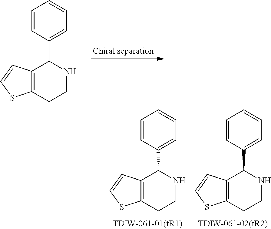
C12=C(CCNC1C1=CC=CC=C1)SC=C2.C12=C(CCNC1C1=CC=CC=C1)SC=C2.C12=C(CCNC1C1=CC=CC=C1)SC=C2
